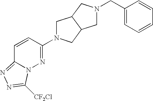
C1N(C2=NN3C(=NN=C3[CF2Cl])C=C2)CC2C1CN(CC1=CC=CC=C1)C2
